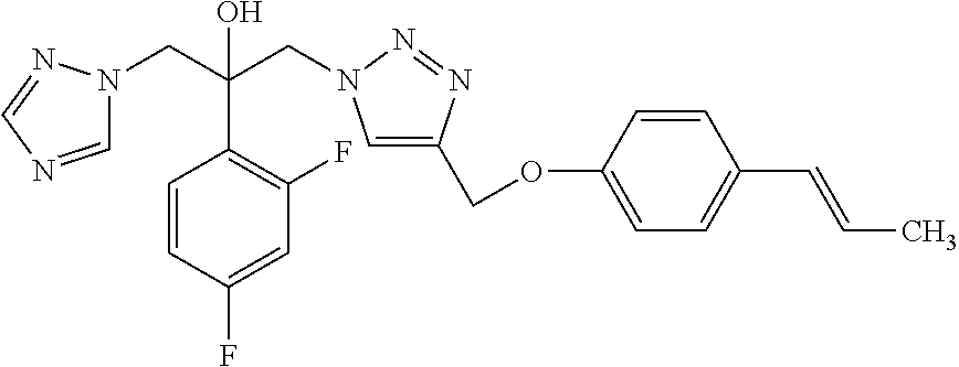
C(C1=C(F)C=C(F)C=C1)(CN1C=C(COC2=CC=C(C=CC)C=C2)N=N1)(CN1C=NC=N1)O
